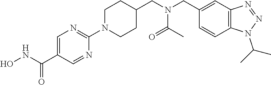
ONC(C1=CN=C(N2CCC(CN(CC3=CC4=C(C=C3)N(C(C)C)N=N4)C(C)=O)CC2)N=C1)=O
